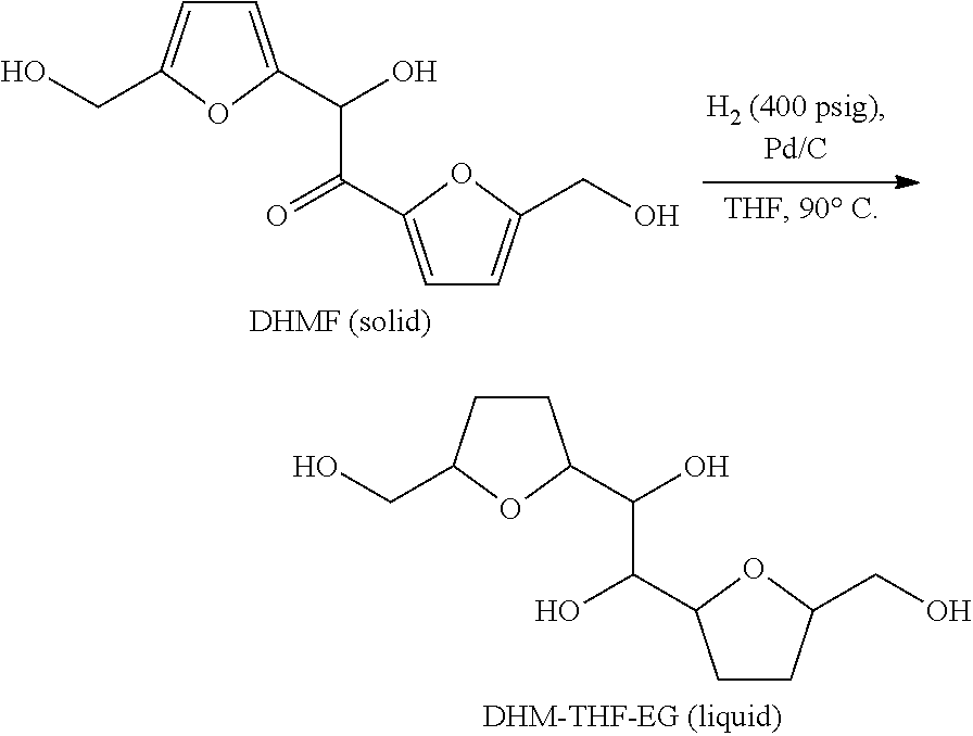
C1=C(C(O)C(=O)C2=CC=C(CO)O2)OC(CO)=C1.C1CC(CO)OC1C(O)C(O)C1CCC(CO)O1
